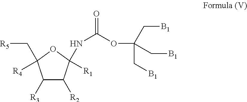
C1([R3])C([R2])C([R1])(NC(OC(C[B1])(C[B1])C[B1])=O)OC1([R4])C[R5]
